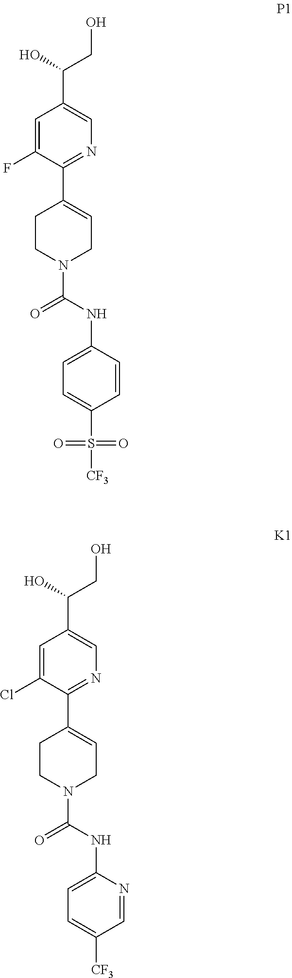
C1=C(Cl)C(C2=CCN(C(=O)NC3=CC=C([CF3])C=N3)CC2)=NC=C1C(CO)O.C1=C(F)C(C2=CCN(C(=O)NC3=CC=C(S(=O)(=O)[CF3])C=C3)CC2)=NC=C1C(CO)O
